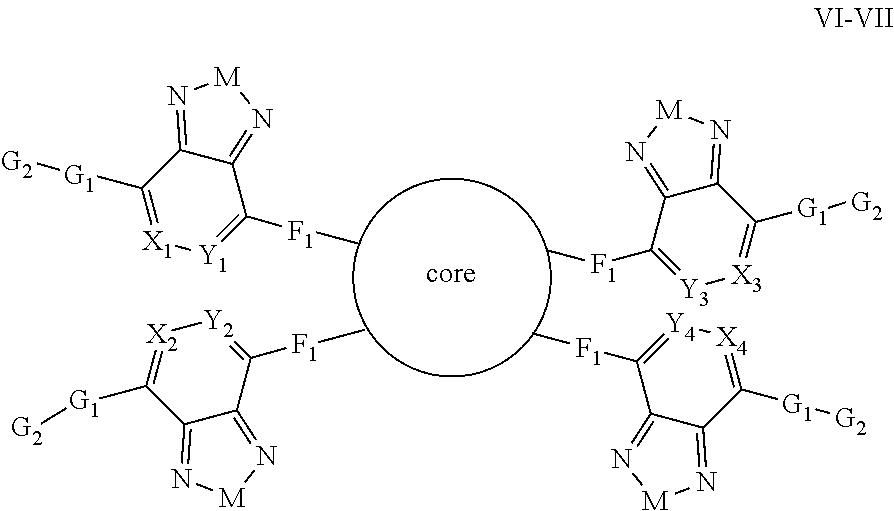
[core].C[F1]C1=[Y3][X3]=C([G1][G2])C2=N[M]N=C12.C[F1]C1=[Y1][X1]=C([G1][G2])C2=N[M]N=C12.C[F1]C1=[Y2][X2]=C([G1][G2])C2=N[M]N=C12.C[F1]C1=[Y4][X4]=C([G1][G2])C2=N[M]N=C12
